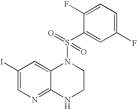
C1(I)=CN=C2C(=C1)N(S(C1=CC(F)=CC=C1F)(=O)=O)CCN2
